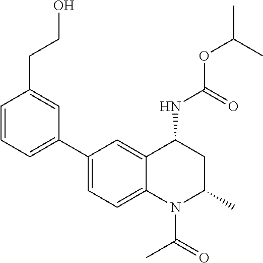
C(OC(C)C)(NC1CC(C)N(C(C)=O)C2=CC=C(C3=CC=CC(CCO)=C3)C=C12)=O
